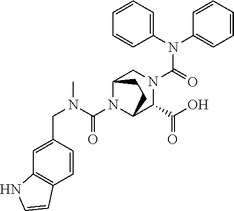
N(C(=O)N1CC2N(C(N(C)CC3=CC4=C(C=C3)C=CN4)=O)C(C1C(O)=O)CC2)(C1=CC=CC=C1)C1=CC=CC=C1
